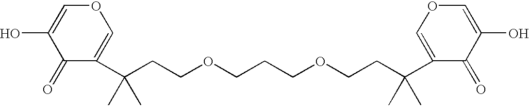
C(CCOCCCOCCC(C)(C)C1=COC=C(O)C1=O)(C)(C)C1=COC=C(O)C1=O
